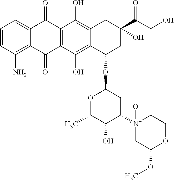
C1=CC(N)=C2C(=C1)C(=O)C1=C(C2=O)C(O)=C2C(=C1O)CC(C(CO)=O)(O)CC2OC1OC(C)C(O)C([N+]2([O-])CC(OC)OCC2)C1
